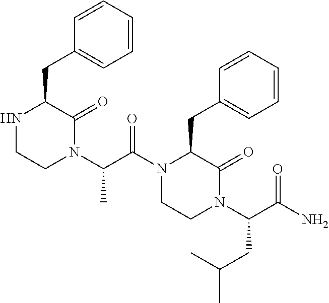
N1CCN(C(C(N2CCN(C(C(N)=O)CC(C)C)C(=O)C2CC2=CC=CC=C2)=O)C)C(=O)C1CC1=CC=CC=C1
